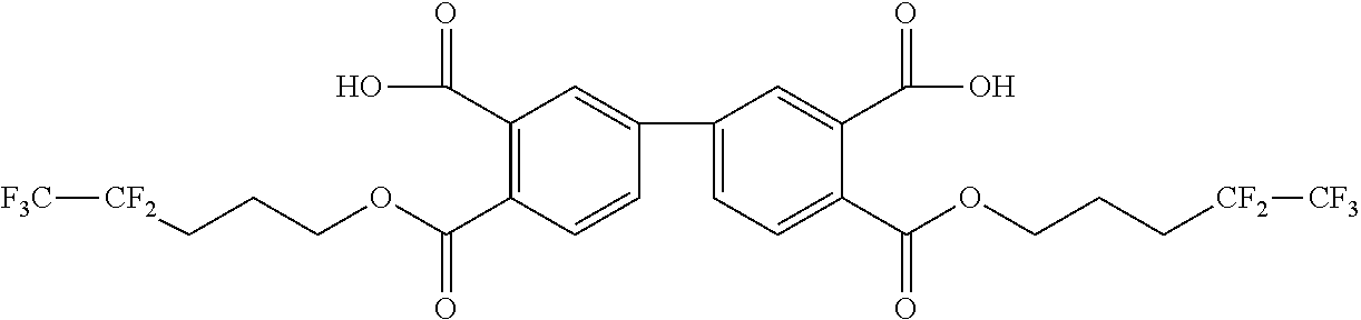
C1=C(C2=CC(C(O)=O)=C(C(OCCC[CF2][F3C])=O)C=C2)C=C(C(O)=O)C(C(OCCC[CF2][CF3])=O)=C1
